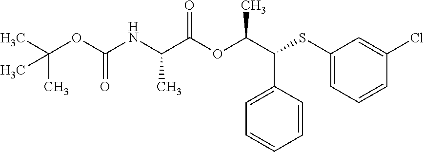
CC(OC(NC(C(OC(C(SC1=CC=CC(Cl)=C1)C1=CC=CC=C1)C)=O)C)=O)(C)C
